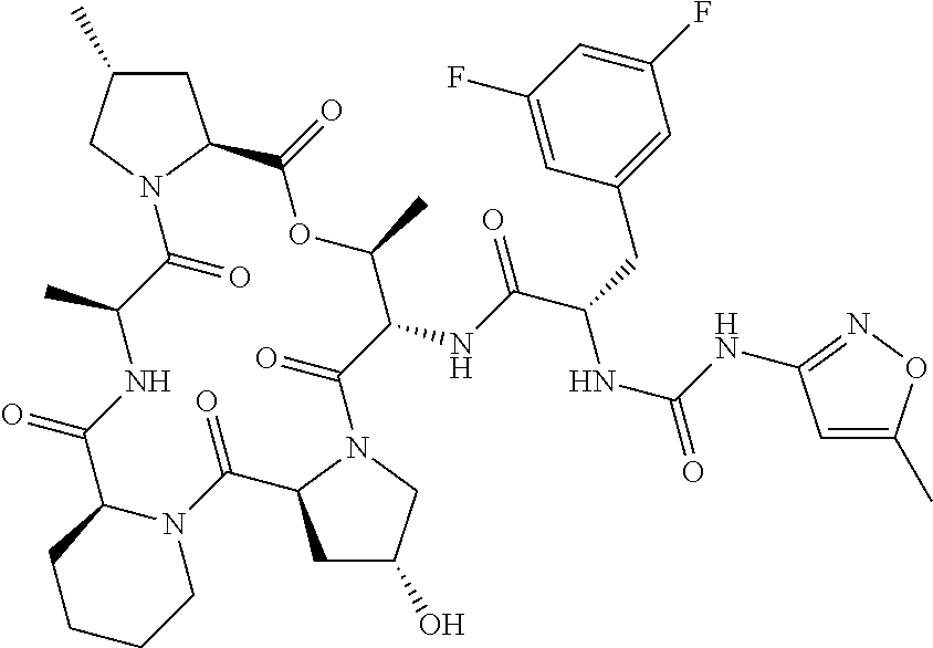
C1C(C)CN2C1C(=O)OC(C)C(NC(C(CC1=CC(F)=CC(F)=C1)NC(NC1=NOC(C)=C1)=O)=O)C(=O)N1CC(O)CC1C(=O)N1C(C(=O)NC(C)C2=O)CCCC1
